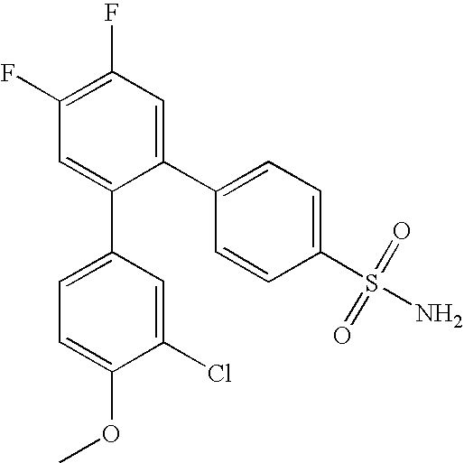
C1(F)=C(F)C=C(C2=CC=C(S(N)(=O)=O)C=C2)C(C2=CC=C(OC)C(Cl)=C2)=C1
